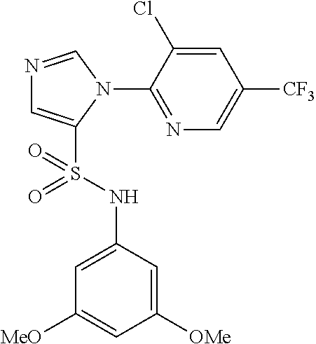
N1=CN(C2=NC=C([CF3])C=C2Cl)C(S(NC2=CC([MeO])=CC([OMe])=C2)(=O)=O)=C1
